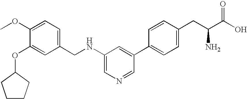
C1(C2=CC=C(CC(C(O)=O)N)C=C2)=CC(NCC2=CC=C(OC)C(OC3CCCC3)=C2)=CN=C1
